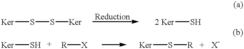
[Ker]SS[Ker].[2 Ker]S.[Ker]S.[R][X].[Ker]S[R].[X-]
